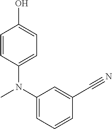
C1=CC(N(C2=CC=CC(C#N)=C2)C)=CC=C1O
